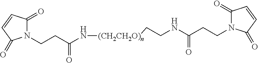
N1(CCC(N[(CH2CH2O)n]CCNC(=O)CCN2C(=O)C=CC2=O)=O)C(=O)C=CC1=O
